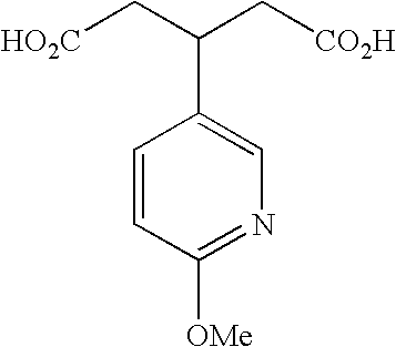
C1=CC([OMe])=NC=C1C(C[CO2H])C[HO2C]
